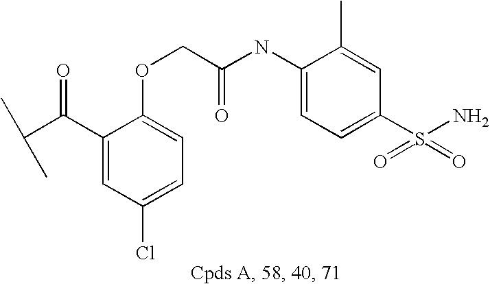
C1(C(C(C)C)=O)=CC(Cl)=CC=C1OCC(=O)NC1=CC=C(S(N)(=O)=O)C=C1C
